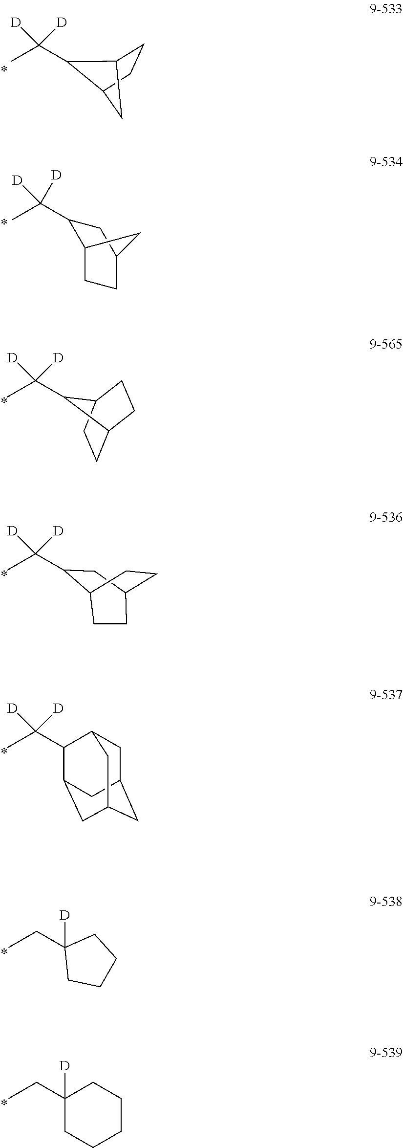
CCC1([D])CCCC1.CCC1([D])CCCCC1.CC([D])([D])C1C2CCC1C2.CC([D])([D])C1C2CCC(C1)C2.CC([D])([D])C1C2CCC1CC2.CC([D])([D])C1CC2CCC1CC2.CC([D])([D])C1C2CC3CC(CC1C3)C2
